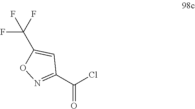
C1(C(Cl)=O)=NOC(C(F)(F)F)=C1
